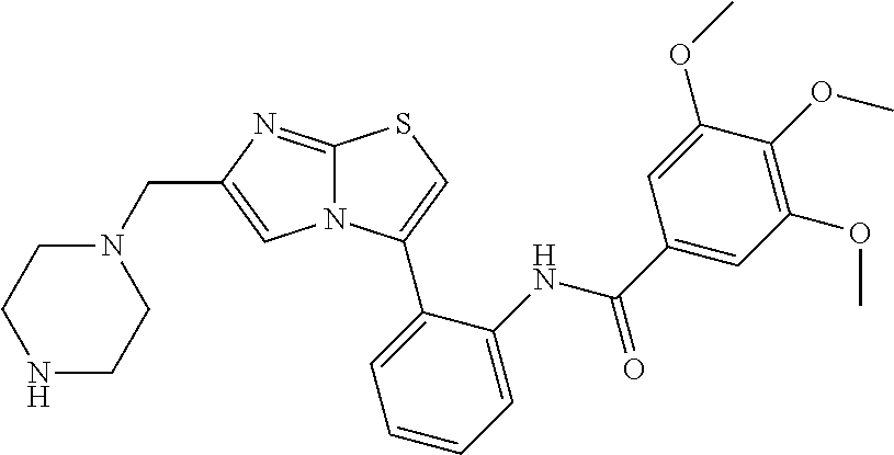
C12=NC(CN3CCNCC3)=CN1C(C1=CC=CC=C1NC(C1=CC(OC)=C(OC)C(OC)=C1)=O)=CS2
